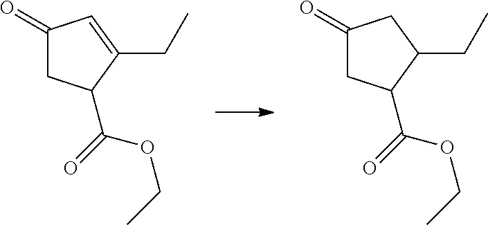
C1(=O)CC(C(OCC)=O)C(CC)=C1.C1(=O)CC(C(OCC)=O)C(CC)C1
